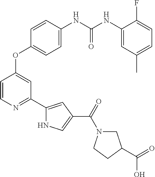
C1=CN=C(C2=CC(C(=O)N3CC(C(=O)O)CC3)=CN2)C=C1OC1=CC=C(NC(NC2=CC(C)=CC=C2F)=O)C=C1
